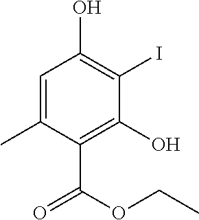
C1=C(C)C(C(OCC)=O)=C(O)C(I)=C1O
